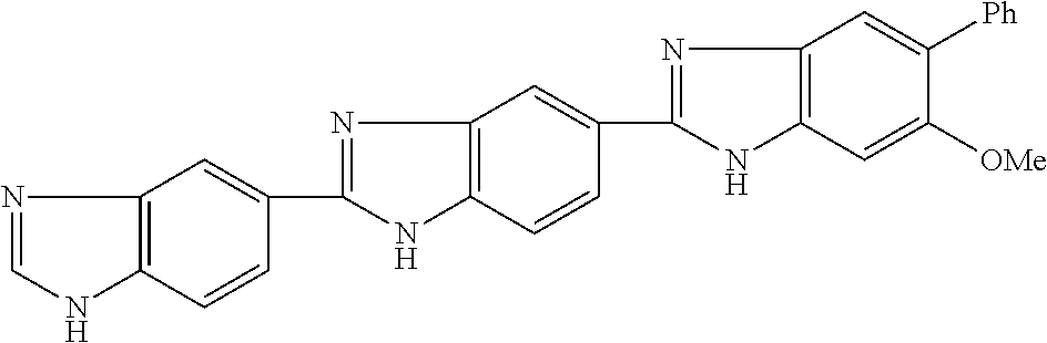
C1=C(C2=NC3=C(C=C([OMe])C([Ph])=C3)N2)C=CC2=C1N=C(C1=CC3=C(C=C1)NC=N3)N2
